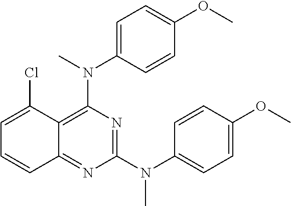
C12=NC(N(C3=CC=C(OC)C=C3)C)=NC(N(C)C3=CC=C(OC)C=C3)=C1C(Cl)=CC=C2
